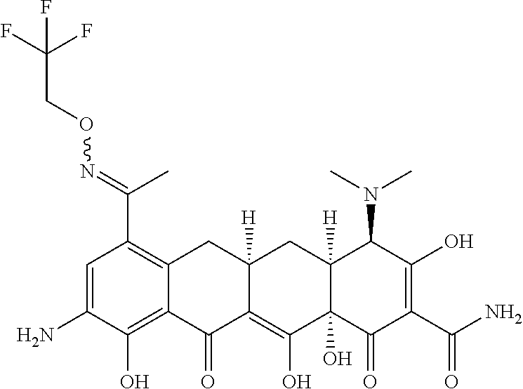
C1=C(N)C(O)=C2C(=C1C(C)=NOCC(F)(F)F)CC1([H])C(=C(O)C3(O)C([H])(C1)C(N(C)C)C(O)=C(C(=O)N)C3=O)C2=O
